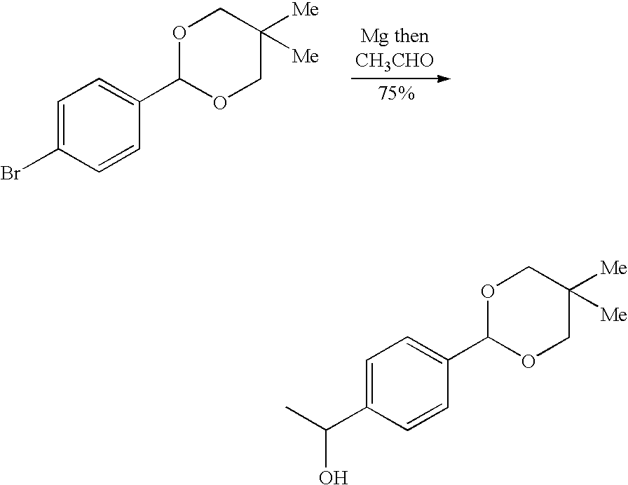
C1=C(Br)C=CC(C2OCC([Me])([Me])CO2)=C1.C1=C(C(C)O)C=CC(C2OCC([Me])([Me])CO2)=C1
